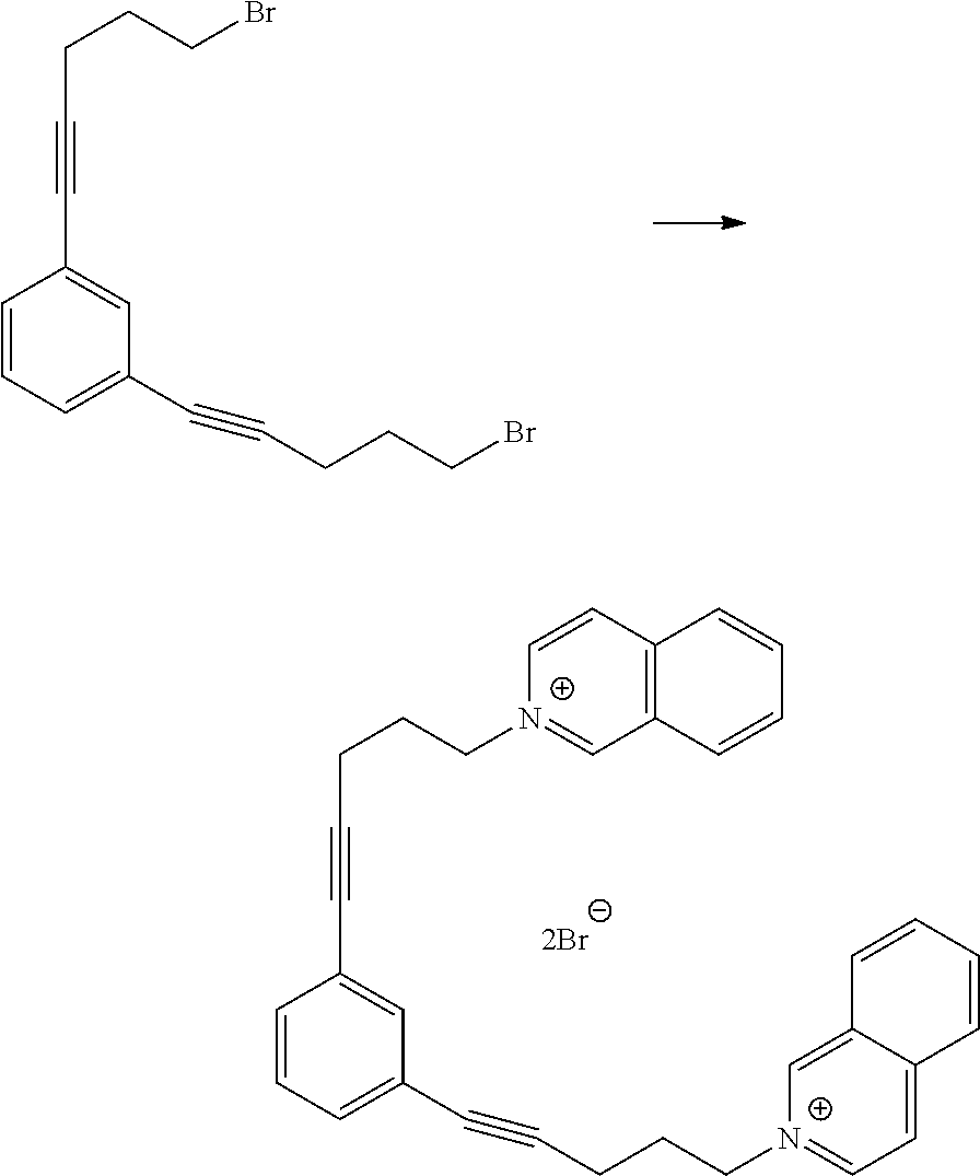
C1=CC=C(C#CCCCBr)C=C1C#CCCCBr.C1=CC=C(C#CCCC[N+]2=CC=C3C(=C2)C=CC=C3)C=C1C#CCCC[N+]1=CC2=C(C=C1)C=CC=C2
